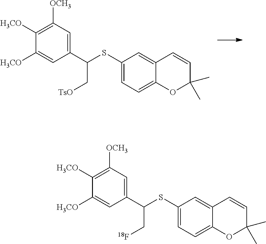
C1(C(SC2=CC=C3C(=C2)C=CC(C)(C)O3)C[TsO])=CC([OCH3])=C([H3CO])C([H3CO])=C1.C1(C(SC2=CC=C3C(=C2)C=CC(C)(C)O3)C[18F])=CC([OCH3])=C([H3CO])C([H3CO])=C1
